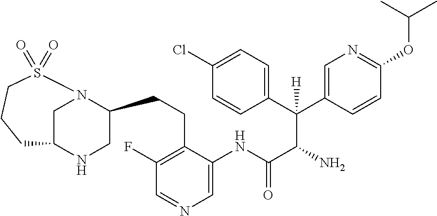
C1N2C(CCC3=C(F)C=NC=C3NC(C(N)C(C3=CC=C(Cl)C=C3)(C3=CN=C(OC(C)C)C=C3)[H])=O)CNC1CCCS2(=O)=O
